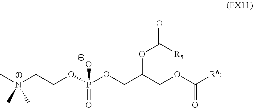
C[N+](CCOP(OCC(COC([R6])=O)OC(=O)[R5])(=O)[O-])(C)C
